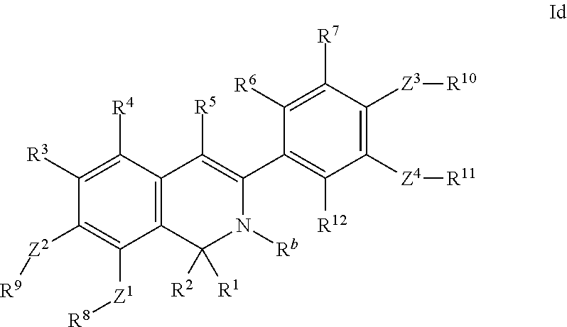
C12=C(C([R4])=C([R3])C([Z2][R9])=C1[Z1][R8])C([R5])=C(C1=C([R12])C([Z4][R11])=C([Z3][R10])C([R7])=C1[R6])N([Rb])C2([R1])[R2]
